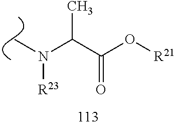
C(C(O[R21])=O)(N([R23])C)C
